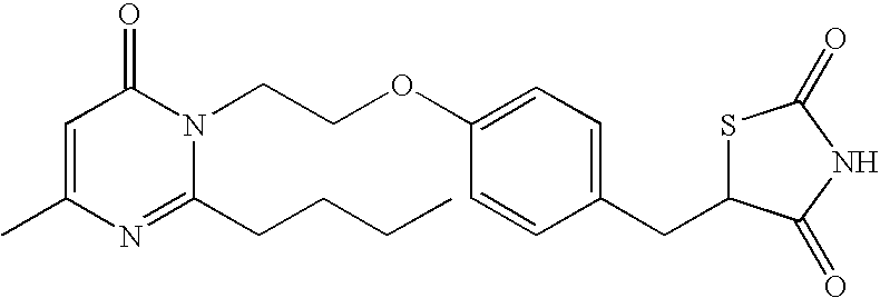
C1(C)=CC(=O)N(CCOC2=CC=C(CC3SC(=O)NC3=O)C=C2)C(CCCC)=N1
